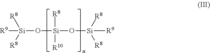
[R9][Si]([R8])([R8])O[Si]([R8])([R10])O[Si]([R9])([R8])[R8]
